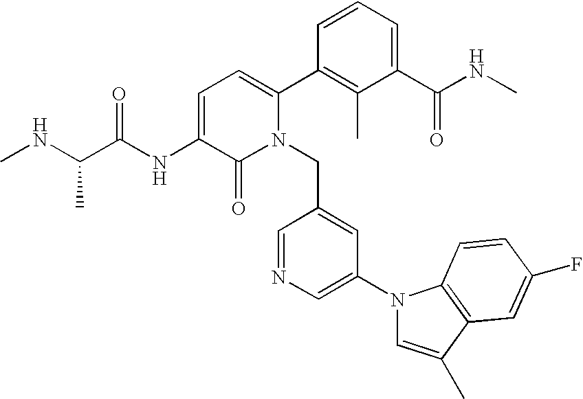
C1=C(NC(C(NC)C)=O)C(=O)N(CC2=CC(N3C=C(C)C4=C3C=CC(F)=C4)=CN=C2)C(C2=C(C)C(C(NC)=O)=CC=C2)=C1
